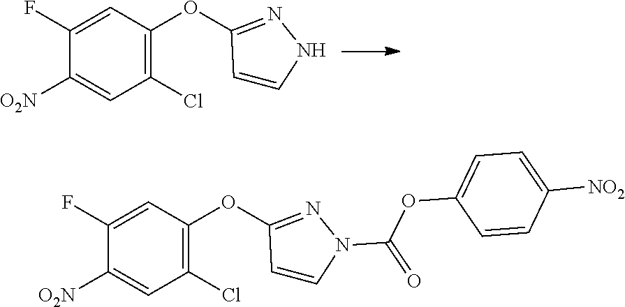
C1(Cl)=C(OC2=NNC=C2)C=C(F)C([O2N])=C1.C1(Cl)=C(OC2=NN(C(=O)OC3=CC=C([NO2])C=C3)C=C2)C=C(F)C([O2N])=C1
